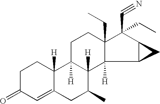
C1C2([H])C([H])(C3([H])C(CC)(C1)C(C#N)(CC)C1C3C1)C(C)CC1=CC(=O)CCC21[H]
